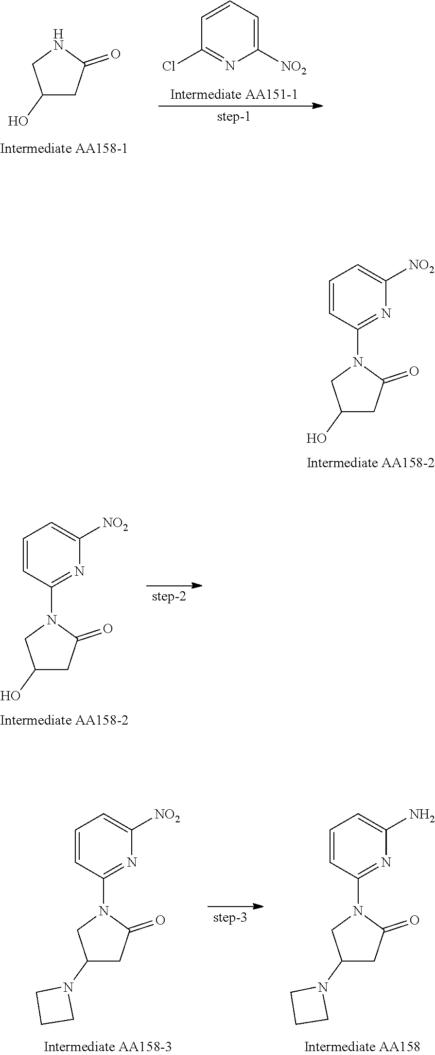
C1=C([NO2])N=C(N2CC(O)CC2=O)C=C1.N1CC(O)CC1=O.C1([NO2])=CC=CC(Cl)=N1.C1CCN1C1CN(C2=NC([NO2])=CC=C2)C(=O)C1.C1CCN1C1CN(C2=NC(N)=CC=C2)C(=O)C1.C1=C([NO2])N=C(N2CC(O)CC2=O)C=C1
